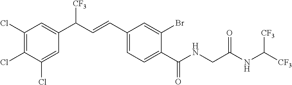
C1(Cl)=C(Cl)C(Cl)=CC(C(C=CC2=CC=C(C(NCC(NC([CF3])[CF3])=O)=O)C(Br)=C2)[CF3])=C1
